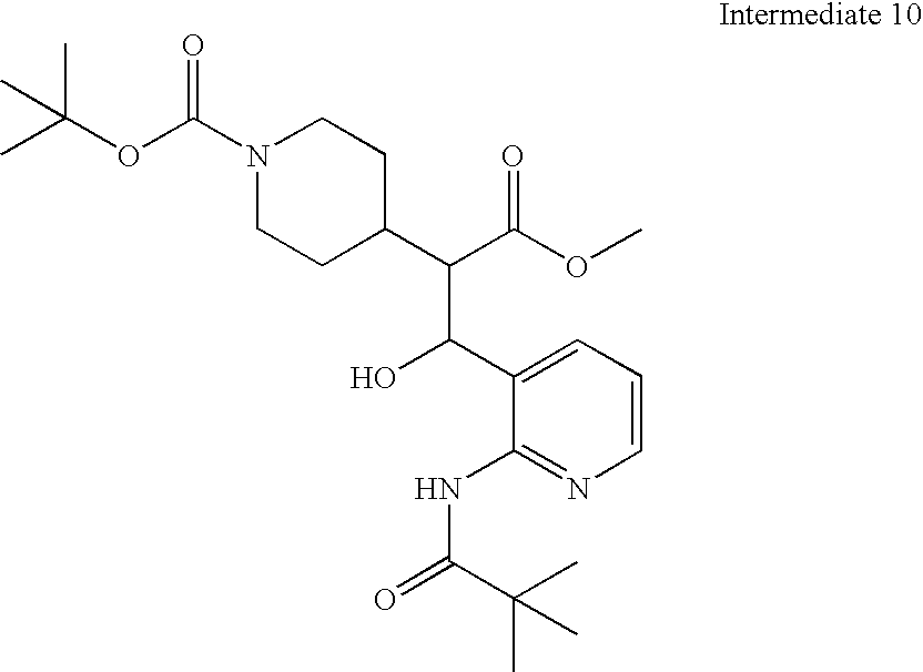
CC(OC(=O)N1CCC(C(C(OC)=O)C(O)C2=CC=CN=C2NC(=O)C(C)(C)C)CC1)(C)C
